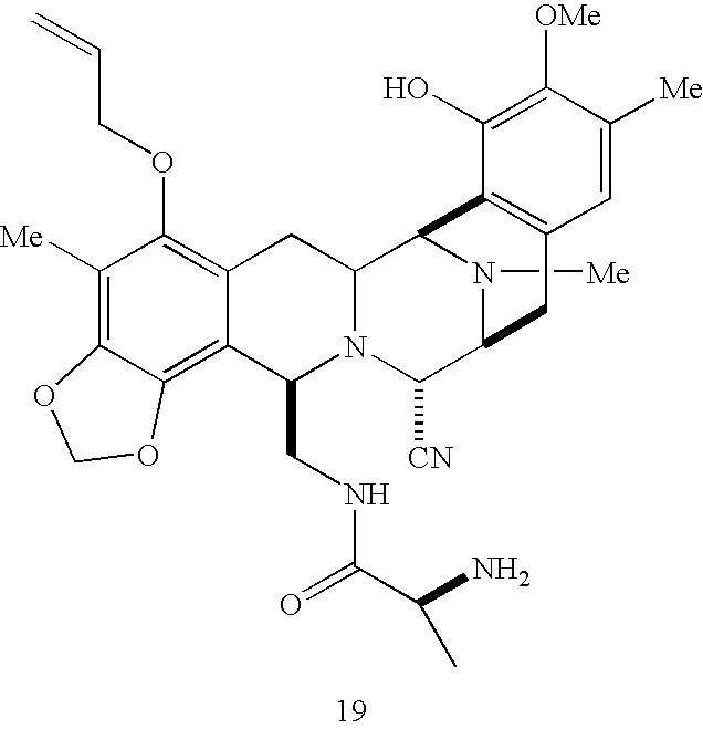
N1([Me])C2C([CN])N3C(CNC(C(N)C)=O)C4=C5C(=C([Me])C(OCC=C)=C4CC3C1C1=C(C2)C=C([Me])C([OMe])=C1O)OCO5
